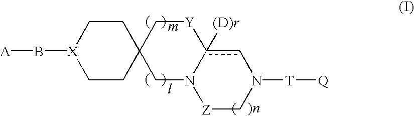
[A]B[X]1CCC2(CC1)CN1c([(D)r])(cN([T][Q])C[Z]1)[Y]C2
